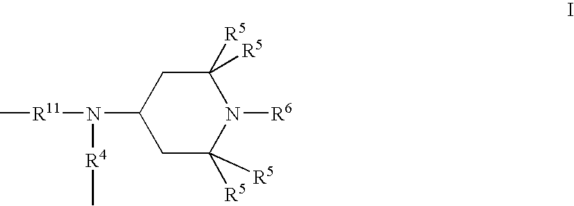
C1C([R5])([R5])N([R6])C([R5])([R5])CC1N([R11]C)[R4]C
